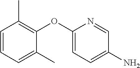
C1=CC=C(C)C(OC2=CC=C(N)C=N2)=C1C
